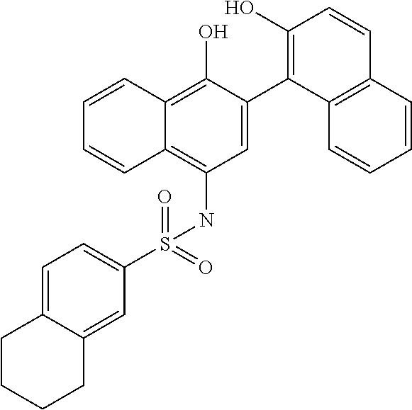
C1=C(C2=C(O)C=CC3=C2C=CC=C3)C(O)=C2C(=C1NS(C1=CC=C3C(=C1)CCCC3)(=O)=O)C=CC=C2
